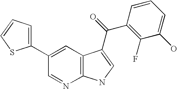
C1(C2=CC=CS2)=CC2=C(N=C1)NC=C2C(=O)C1=C(F)C(O)=CC=C1
